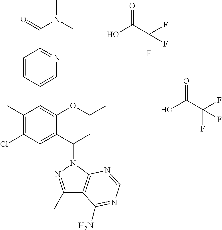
C1(C)=C(Cl)C=C(C(C)N2C3=C(C(C)=N2)C(N)=NC=N3)C(OCC)=C1C1=CN=C(C(N(C)C)=O)C=C1.OC(C(F)(F)F)=O.OC(C(F)(F)F)=O
